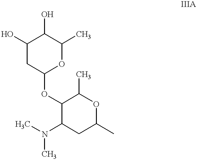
C1(O)CC(OC2C(N(C)C)CC(C)OC2C)OC(C)C1O
